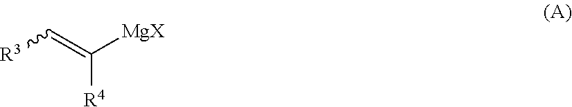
[R4]C(=C[R3])[MgX]
